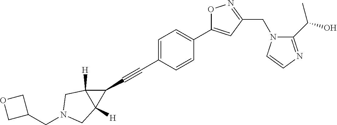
C1=C(C#CC2C3([H])C2([H])CN(CC2COC2)C3)C=CC(C2=CC(CN3C(C(O)C)=NC=C3)=NO2)=C1
